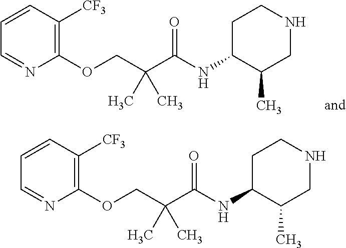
C1=CC([CF3])=C(OCC(C(NC2CCNCC2C)=O)(C)C)N=C1.C1=CC([CF3])=C(OCC(C(NC2CCNCC2C)=O)(C)C)N=C1
